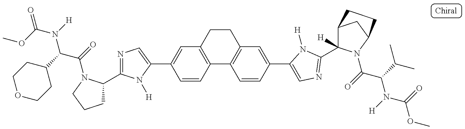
O=C(N([H])C(C1CCOCC1)C(=O)N1C(C2=NC=C(C3=CC4=C(C=C3)C3=C(C=C(C5=CN=C(C6([H])C7CC(N6C(=O)C(C(C)C)N([H])C(=O)OC)CC7)N5[H])C=C3)CC4)N2[H])CCC1)OC
